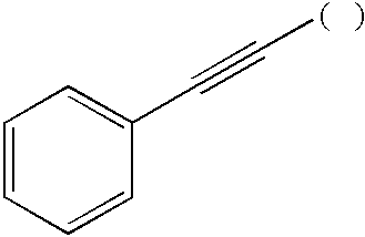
C1=CC=CC(C#C[(   )])=C1
